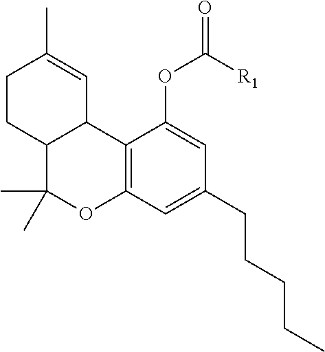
C12=C(C=C(CCCCC)C=C1OC(=O)[R1])OC(C)(C)C1C2C=C(C)CC1
